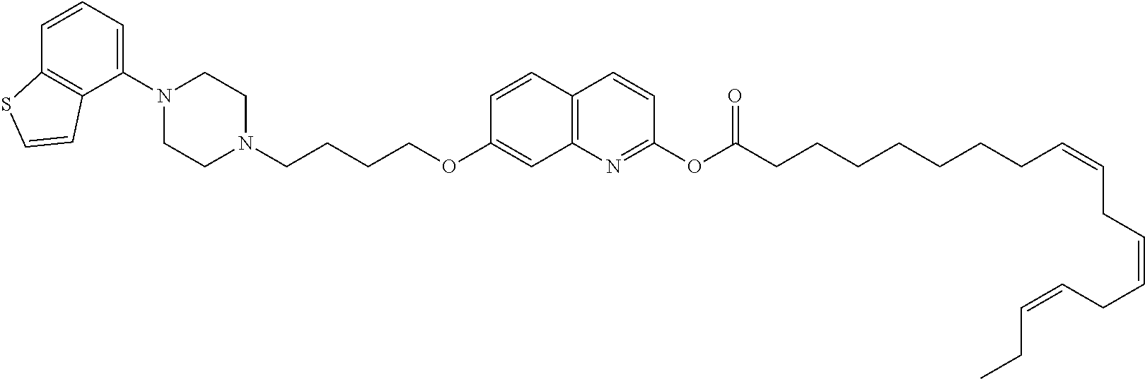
C1=CC2=C(C(N3CCN(CCCCOC4=CC5=C(C=C4)C=CC(OC(CCCCCCCC=CCC=CCC=CCC)=O)=N5)CC3)=C1)C=CS2
